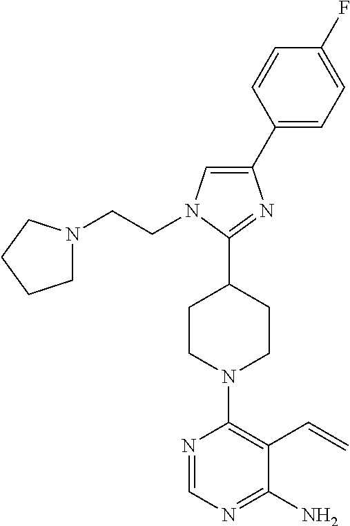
N1=CN=C(N)C(C=C)=C1N1CCC(C2=NC(C3=CC=C(F)C=C3)=CN2CCN2CCCC2)CC1
